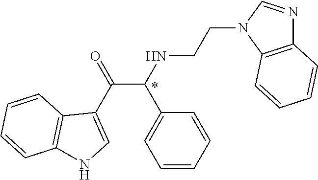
N1(CCNC(C(C2=CNC3=C2C=CC=C3)=O)C2=CC=CC=C2)C2=C(N=C1)C=CC=C2
